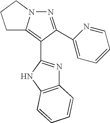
N1=C(C2=CC=CC=N2)C(C2=NC3=C(N2)C=CC=C3)=C2N1CCC2
